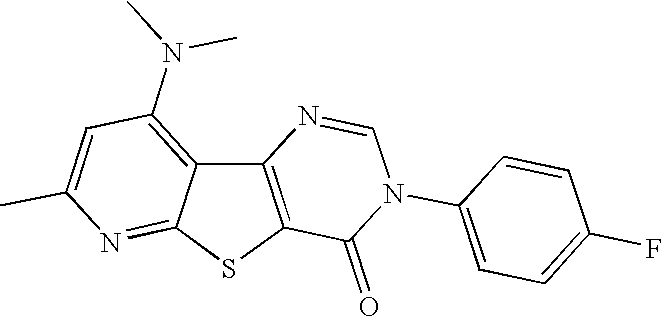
C12=C(SC3=NC(C)=CC(N(C)C)=C13)C(=O)N(C1=CC=C(F)C=C1)C=N2
